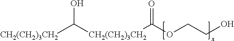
[CH2(CH2)3CH2]C([CH2(CH2)3CH2]C(OCCO)=O)O
